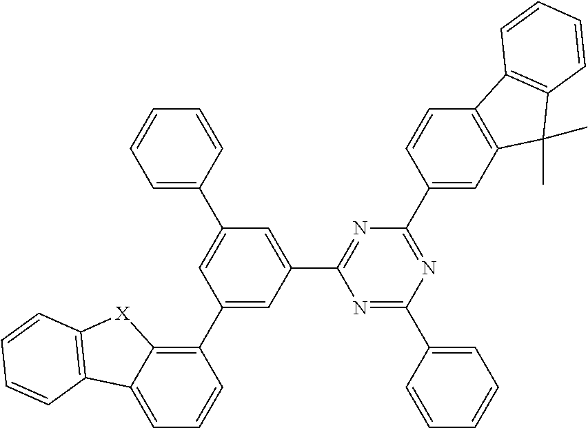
C1(C2=CC(C3=NC(C4=CC5=C(C=C4)C4=C(C5(C)C)C=CC=C4)=NC(C4=CC=CC=C4)=N3)=CC(C3=CC=CC=C3)=C2)=C2C(=CC=C1)C1=C([X]2)C=CC=C1
